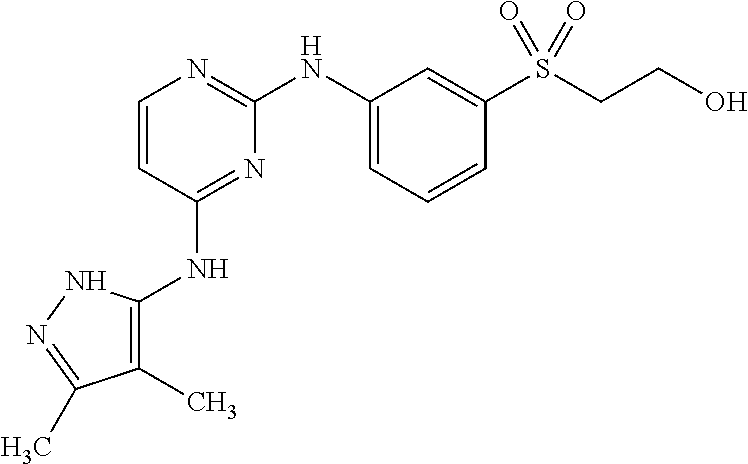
C1=CC(NC2=C(C)C(C)=NN2)=NC(NC2=CC=CC(S(CCO)(=O)=O)=C2)=N1
